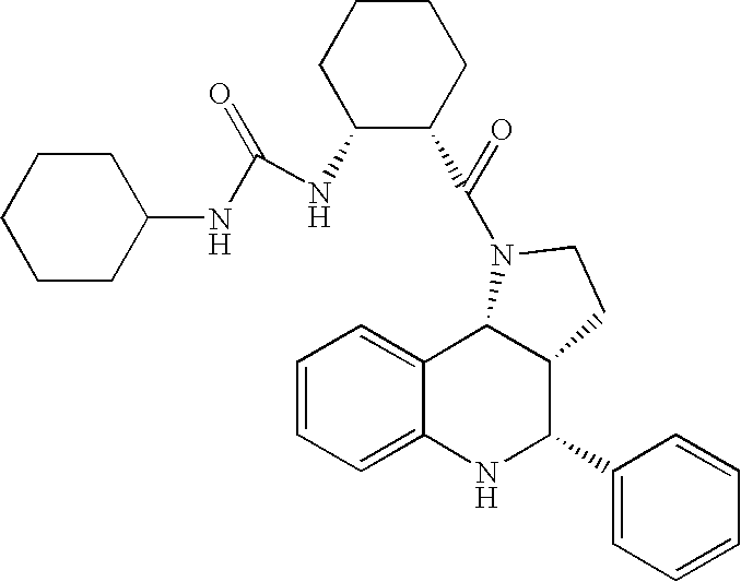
C12=CC=CC=C1NC(C1=CC=CC=C1)C1C2N(C(=O)C2CCCCC2NC(NC2CCCCC2)=O)CC1
